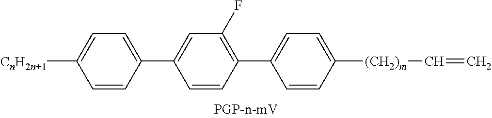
C1(C2=C(F)C=C(C3=CC=C([CnH2n+1])C=C3)C=C2)=CC=C([(CH2)m]C=C)C=C1
